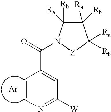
C1=CN=C([W])C=C1C(=O)N1C([Rb])([Ra])C([Ra])([Rb])C([Ra])([Rb])[Z]1.[Ar]
